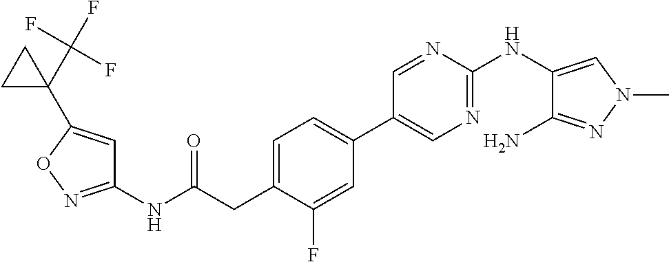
C1(NC(=O)CC2=CC=C(C3=CN=C(NC4=CN(C)N=C4N)N=C3)C=C2F)=NOC(C2(C(F)(F)F)CC2)=C1
